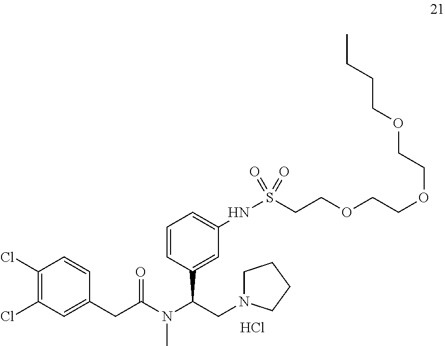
C1(Cl)=C(Cl)C=C(CC(N(C(CN2CCCC2)C2=CC(NS(CCOCCOCCOCCCC)(=O)=O)=CC=C2)C)=O)C=C1.Cl
